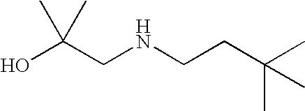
OC(CNCCC(C)(C)C)(C)C
